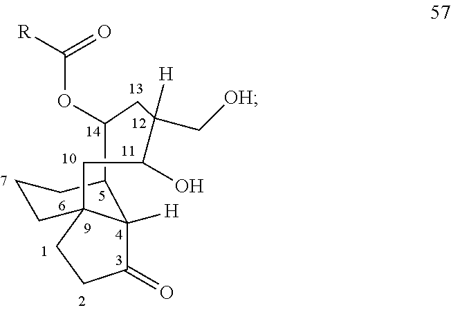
C1(O)C([H])(C[OH])CC(OC([R])=O)C2C3([H])C(=O)CCC3(CCC2)C1
